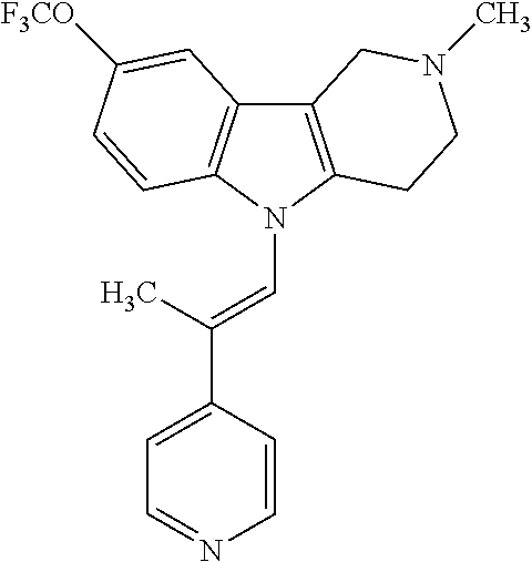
C12=C(N(C=C(C3=CC=NC=C3)C)C3=C1C=C([F3CO])C=C3)CCN(C)C2
